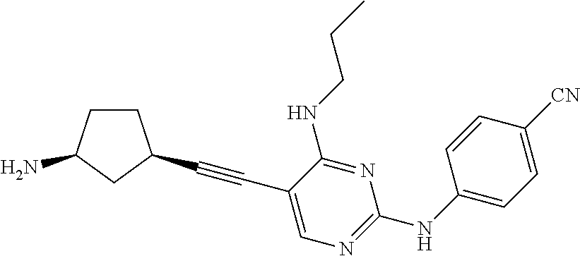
C1CC(N)CC1C#CC1=CN=C(NC2=CC=C([CN])C=C2)N=C1NCCC
